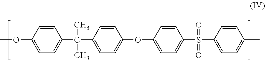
C1=C(OC)C=CC(C(C)(C)C2=CC=C(OC3=CC=C(S(=O)(=O)C4=CC=C(C)C=C4)C=C3)C=C2)=C1
